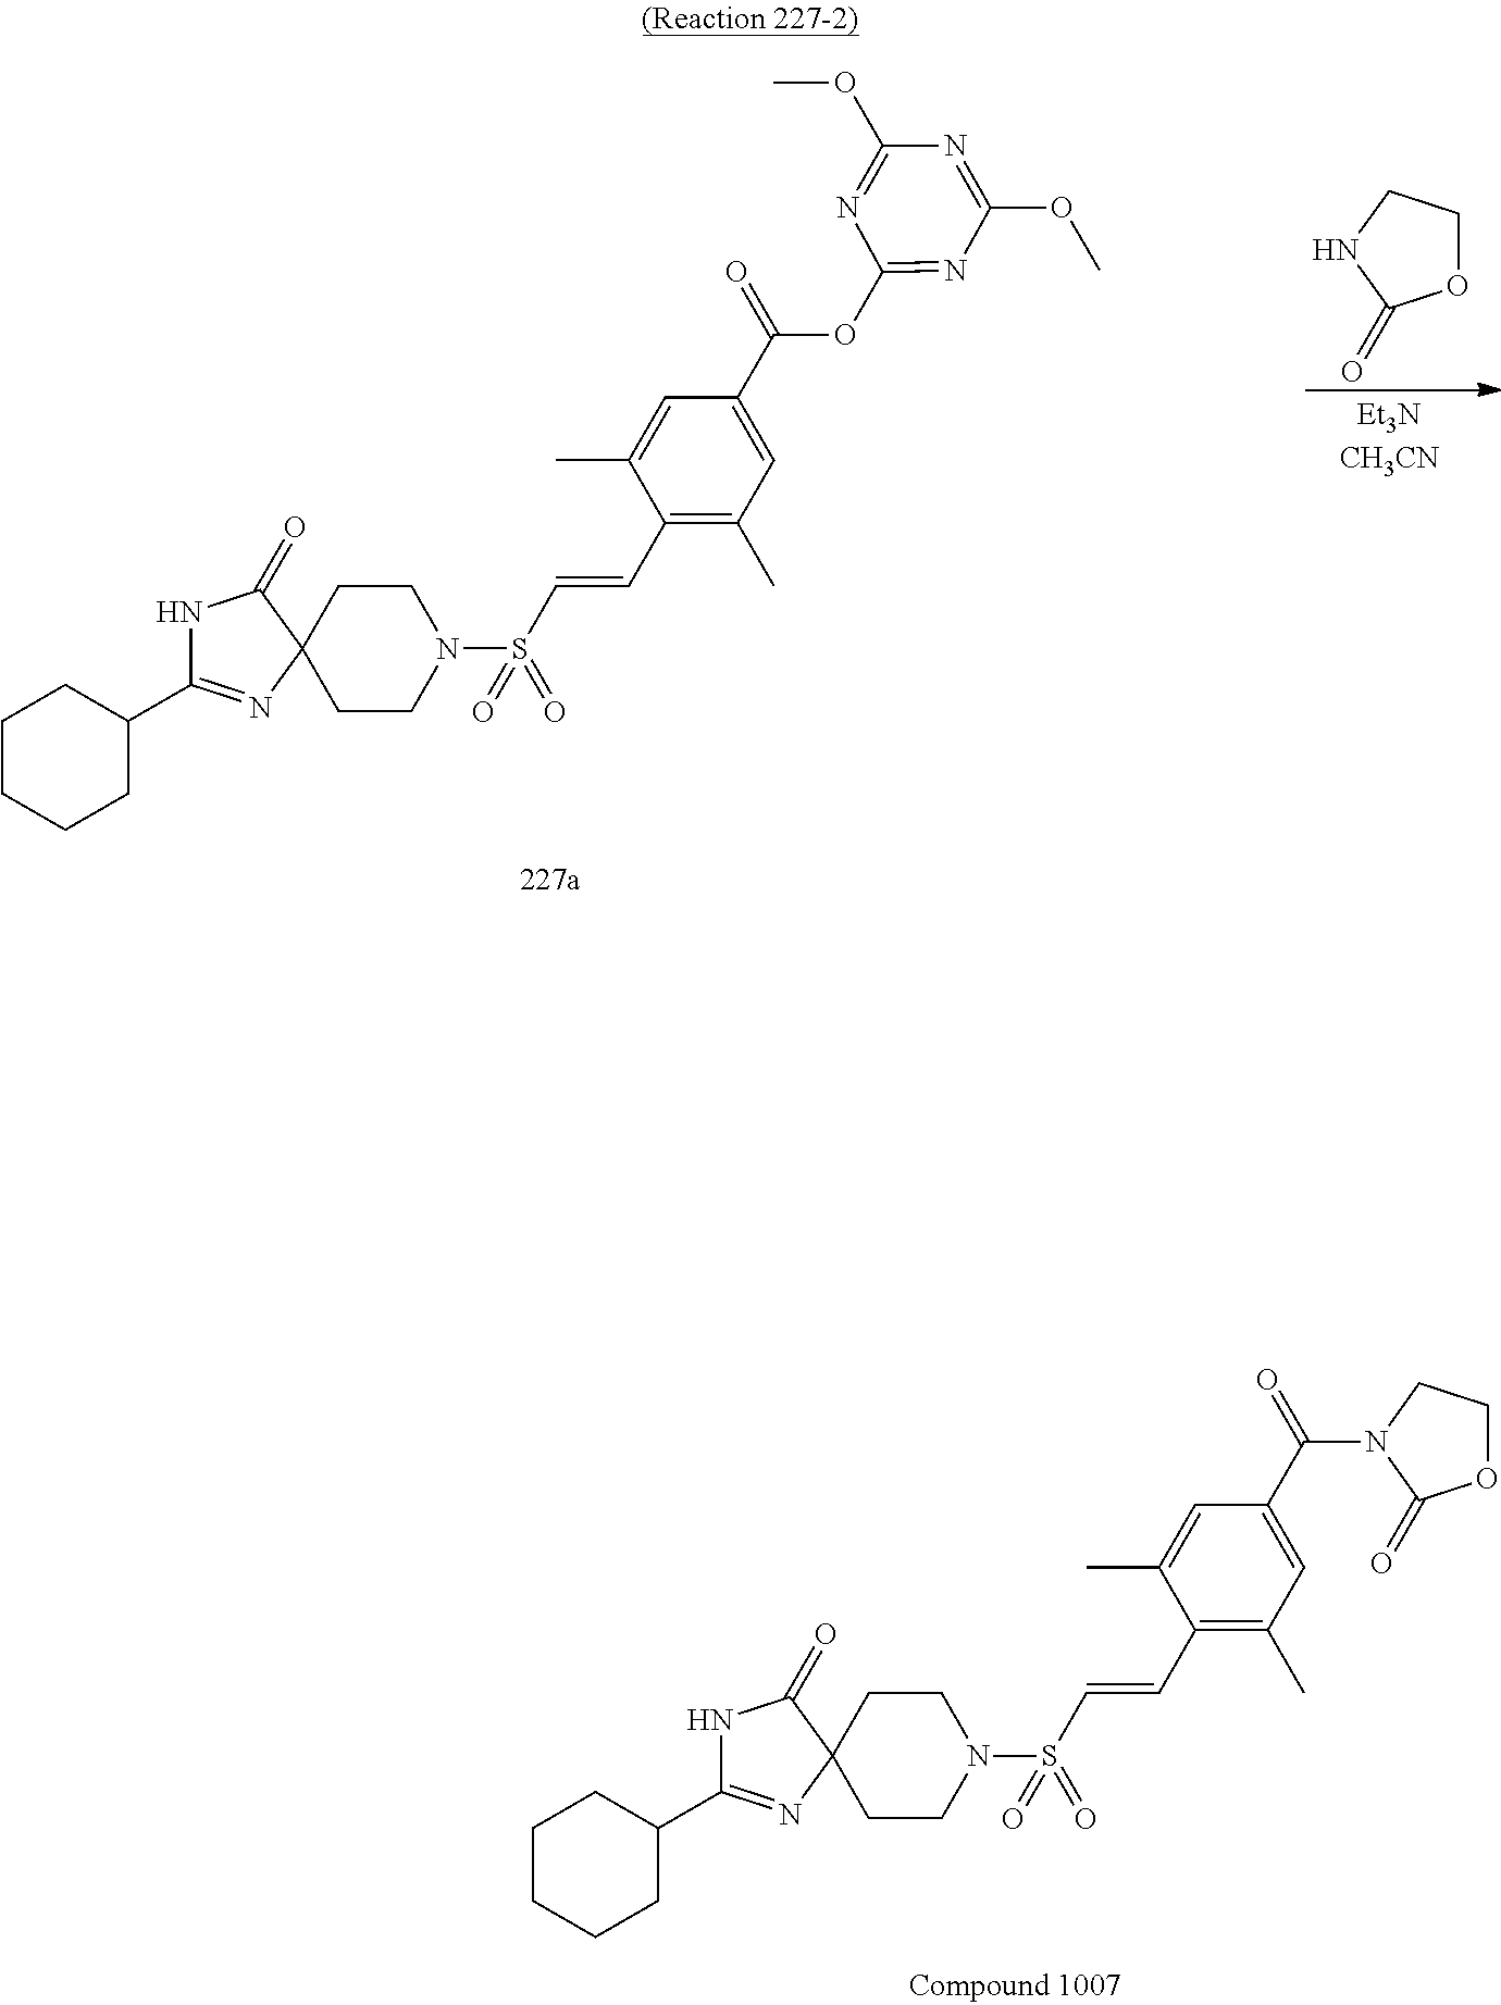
O1CCNC1=O.N1C(C2CCCCC2)=NC2(C1=O)CCN(S(=O)(=O)C=CC1=C(C)C=C(C(OC3=NC(OC)=NC(OC)=N3)=O)C=C1C)CC2.N1C(C2CCCCC2)=NC2(C1=O)CCN(S(=O)(=O)C=CC1=C(C)C=C(C(N3C(=O)OCC3)=O)C=C1C)CC2
